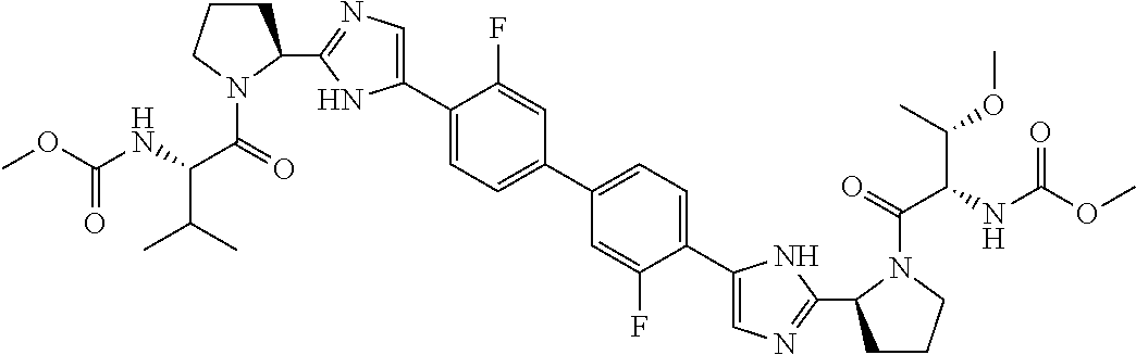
C1(C2=CN=C(C3CCCN3C(=O)C(NC(OC)=O)C(C)C)N2)=CC=C(C2=CC=C(C3=CN=C(C4CCCN4C(=O)C(NC(OC)=O)C(OC)C)N3)C(F)=C2)C=C1F
